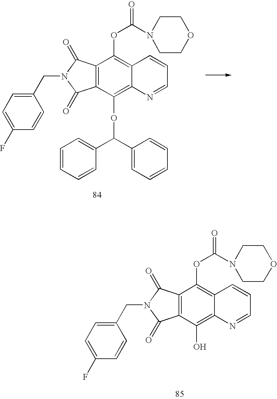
C12=C(C(=O)N(CC3=CC=C(F)C=C3)C1=O)C(OC(N1CCOCC1)=O)=C1C(=C2OC(C2=CC=CC=C2)C2=CC=CC=C2)N=CC=C1.C12=C(C(=O)N(CC3=CC=C(F)C=C3)C1=O)C(OC(N1CCOCC1)=O)=C1C(=C2O)N=CC=C1
